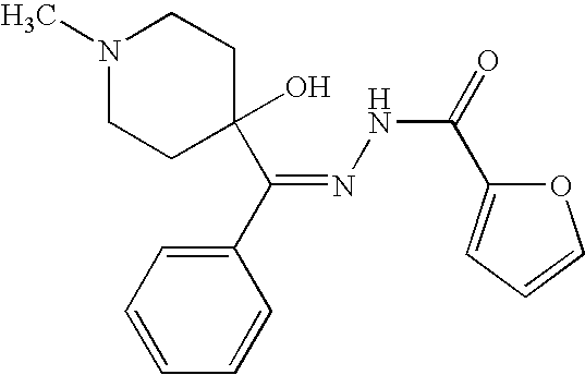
N1(C)CCC(O)(C(C2=CC=CC=C2)=NNC(C2=CC=CO2)=O)CC1
